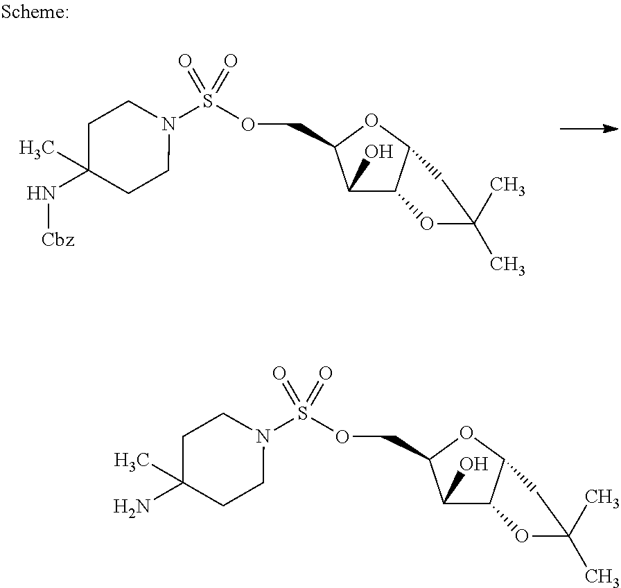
O(CC1C(O)C2C(O1)CC(C)(C)O2)S(N1CCC(C)(N[Cbz])CC1)(=O)=O.O(CC1C(O)C2C(O1)CC(C)(C)O2)S(N1CCC(C)(N)CC1)(=O)=O
